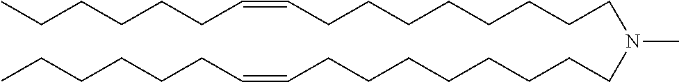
N(C)(CCCCCCCCC=CCCCCCC)CCCCCCCCC=CCCCCCC
